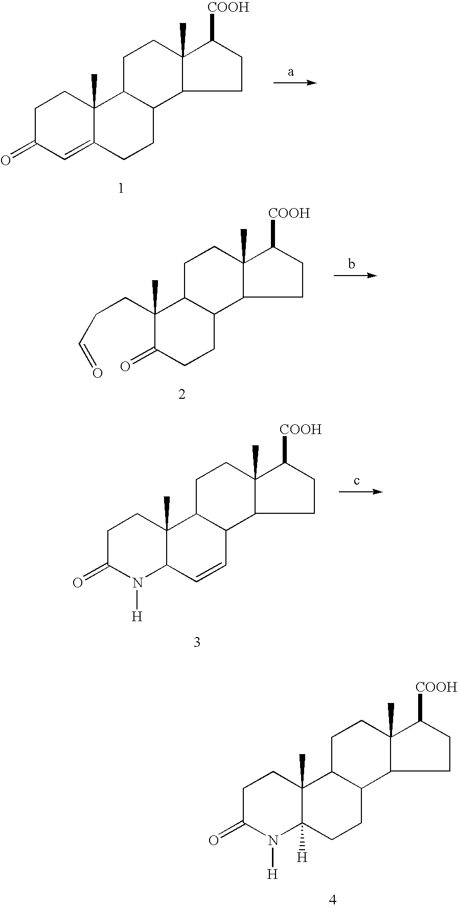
C1C(=O)C=C2C(C)(C1)C1C(CC2)C2CCC([COOH])C2(C)CC1.C1(=O)C(C)(CCC=O)C2C(CC1)C1CCC([COOH])C1(C)CC2.C1C(=O)N([H])C2C(C)(C1)C1C(C=C2)C2CCC([COOH])C2(C)CC1.C1C(=O)N([H])C2([H])C(C)(C1)C1C(CC2)C2CCC([COOH])C2(C)CC1
